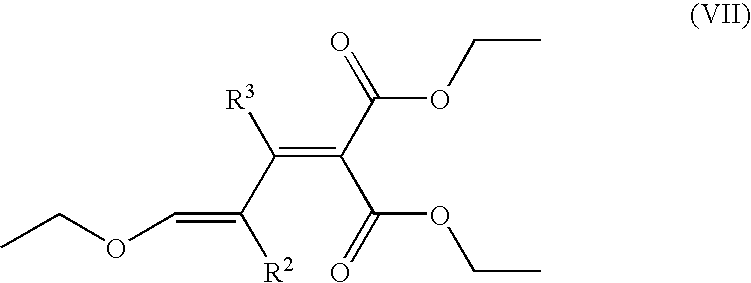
CCOC=C([R2])C(=C(C(=O)OCC)C(OCC)=O)[R3]
